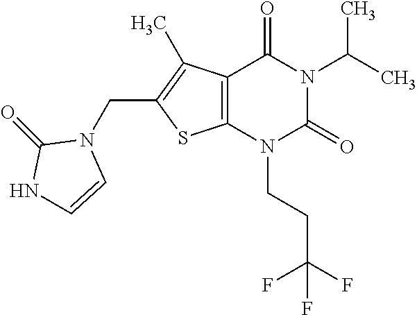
C12=C(N(CCC(F)(F)F)C(=O)N(C(C)C)C1=O)SC(CN1C(=O)NC=C1)=C2C
